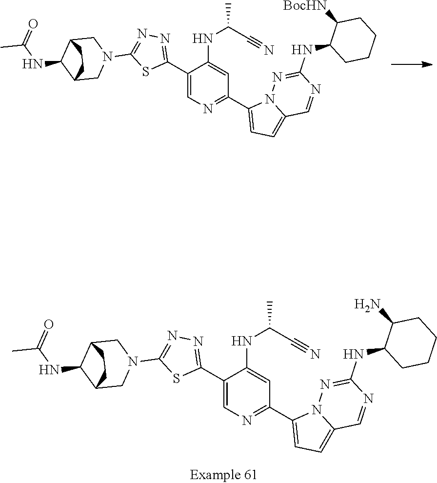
C1(C2=NN=C(N3CC4C(NC(C)=O)C(C3)CC4)S2)=CN=C(C2=CC=C3N2N=C(NC2CCCCC2N)N=C3)C=C1NC(C#N)C.C1(C2=NN=C(N3CC4C(NC(C)=O)C(C3)CC4)S2)=CN=C(C2=CC=C3N2N=C(NC2CCCCC2[BocHN])N=C3)C=C1NC(C#N)C
